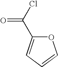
O1C(C(=O)Cl)=CC=C1
